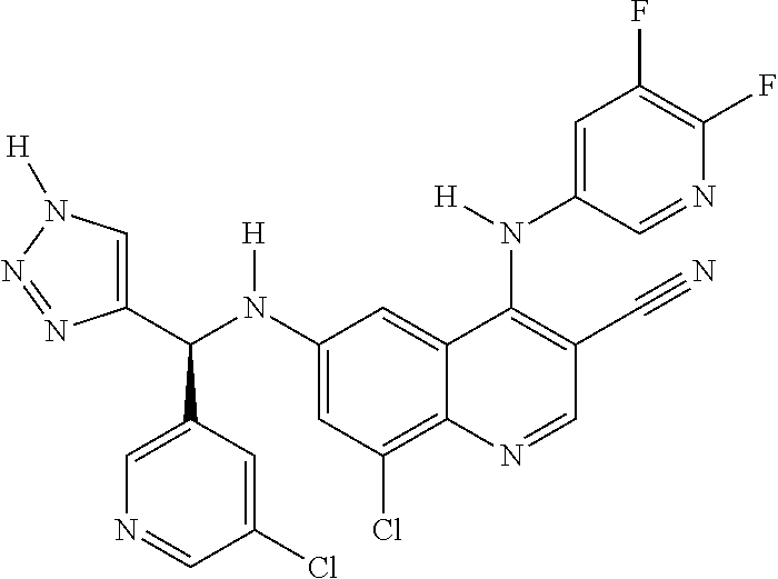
C1(N(C(C2=CN([H])N=N2)C2=CN=CC(Cl)=C2)[H])=CC(Cl)=C2C(=C1)C(N(C1=CC(F)=C(F)N=C1)[H])=C(C#N)C=N2
